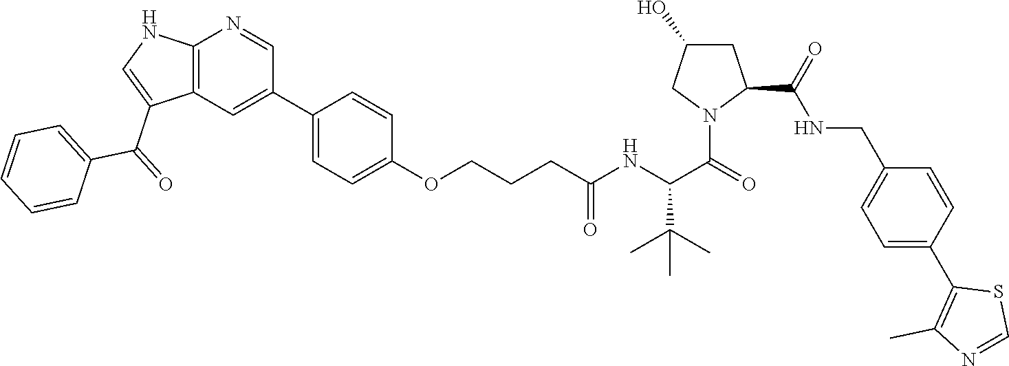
C12=C(C=C(C3=CC=C(OCCCC(=O)NC(C(=O)N4C(C(NCC5=CC=C(C6=C(C)N=CS6)C=C5)=O)CC(O)C4)C(C)(C)C)C=C3)C=N1)C(C(=O)C1=CC=CC=C1)=CN2
